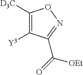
C1([D3C])=C([Y3])C(C(=O)[OEt])=NO1
